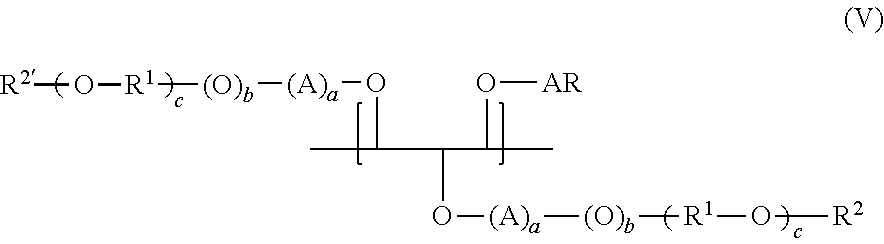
CC(O[(A)a][(O)b][R1]O[R2])C(C(O[AR])C)O[(A)a][(O)b][R1]O[R2]
